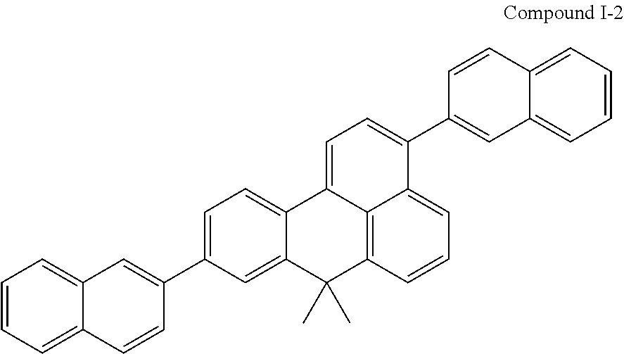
C1=CC=C2C(=C1)C=C(C1=CC=C3C(=C1)C(C)(C)C1=C4C3=CC=C(C3=CC5=CC=CC=C5C=C3)C4=CC=C1)C=C2
